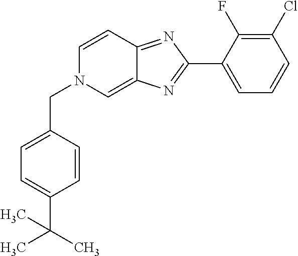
C1(C2=NC3=CN(CC4=CC=C(C(C)(C)C)C=C4)C=CC3=N2)=CC=CC(Cl)=C1F
